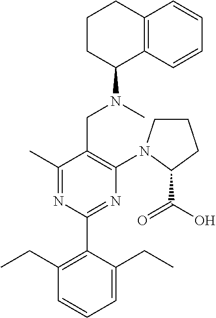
C1(C)=NC(C2=C(CC)C=CC=C2CC)=NC(N2CCCC2C(O)=O)=C1CN(C)C1C2=C(CCC1)C=CC=C2
